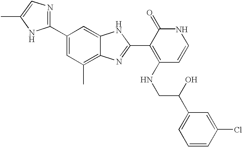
C1(C2=CC(C)=C3C(=C2)NC(C2=C(NCC(O)C4=CC=CC(Cl)=C4)C=CNC2=O)=N3)=NC=C(C)N1
